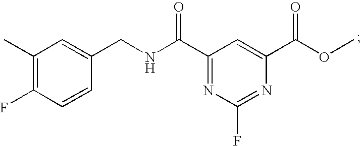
C1(CNC(C2=NC(F)=NC(C(OC)=O)=C2)=O)=CC(C)=C(F)C=C1
